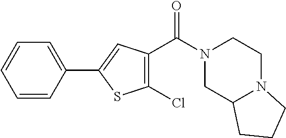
C1=CC(C2=CC(C(N3CC4N(CC3)CCC4)=O)=C(Cl)S2)=CC=C1
